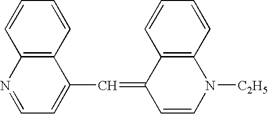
C1=CC2=C(C=C1)C(C=C1C=CN([C2H5])C3=C1C=CC=C3)=CC=N2
